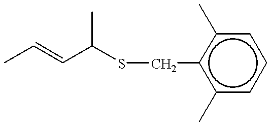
CC(C=CC)SCc1c(C)cccc1C
